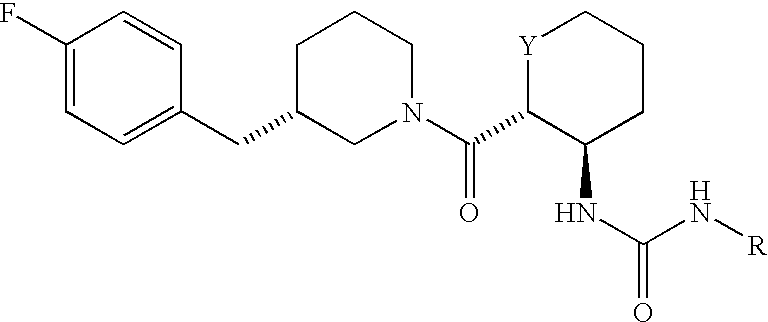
C1(F)=CC=C(CC2CN(C(C3C(NC(=O)N[R])CCC[Y]3)=O)CCC2)C=C1
